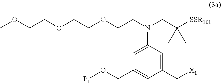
O(CC1=CC(C[X1])=CC(N(CC([SSR101])(C)C)CCOCCOCCOC)=C1)[P1]
